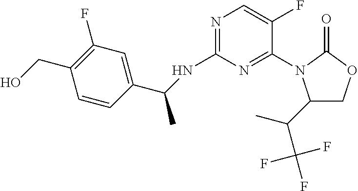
C1(N2C(C(C)C(F)(F)F)COC2=O)=NC(NC(C)C2=CC(F)=C(CO)C=C2)=NC=C1F
